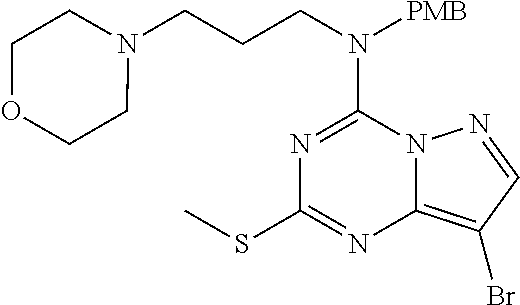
N1=C(N(CCCN2CCOCC2)[PMB])N2C(=C(Br)C=N2)N=C1SC
